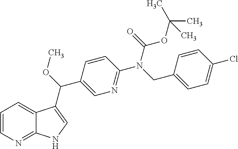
C1=CN=C2C(=C1)C(C(OC)C1=CN=C(N(CC3=CC=C(Cl)C=C3)C(=O)OC(C)(C)C)C=C1)=CN2
